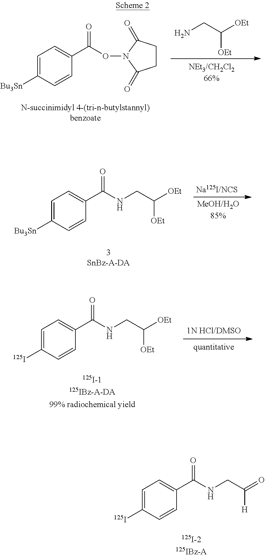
C1=C([Bu3Sn])C=CC(C(ON2C(=O)CCC2=O)=O)=C1.NCC([OEt])[OEt].C1=C([Bu3Sn])C=CC(C(=O)NCC([OEt])[OEt])=C1.C1=C([125I])C=CC(C(=O)NCC([OEt])[OEt])=C1.C1=C([125I])C=CC(C(=O)NCC(=O)[H])=C1
